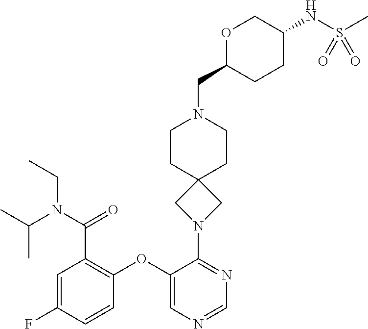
C1=C(F)C=CC(OC2=CN=CN=C2N2CC3(C2)CCN(CC2CCC(NS(C)(=O)=O)CO2)CC3)=C1C(N(C(C)C)CC)=O
